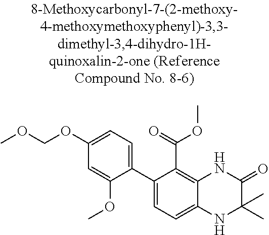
C1(C2=CC=C(OCOC)C=C2OC)=CC=C2C(=C1C(OC)=O)NC(=O)C(C)(C)N2
